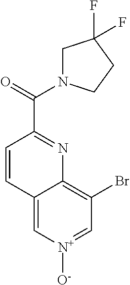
C1=CC2=C[N+]([O-])=CC(Br)=C2N=C1C(=O)N1CC(F)(F)CC1
